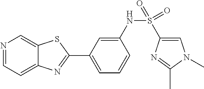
N1=CC=C2C(=C1)SC(C1=CC=CC(NS(=O)(=O)C3=CN(C)C(C)=N3)=C1)=N2
